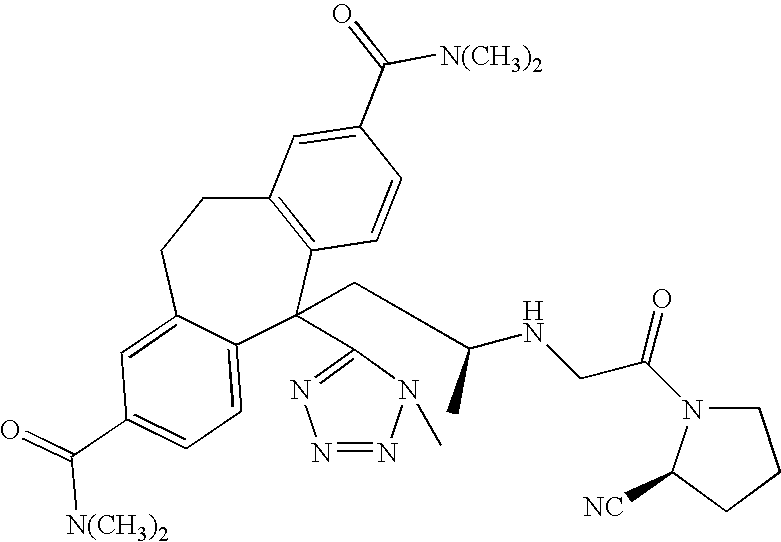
C12=C(C(CC(C)NCC(=O)N3CCCC3[CN])(C3=NN=NN3C)C3=CC=C(C(=O)[N(CH3)2])C=C3CC1)C=CC(C(=O)[N(CH3)2])=C2
